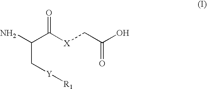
NC(C([X]CC(O)=O)=O)C[Y][R1]
